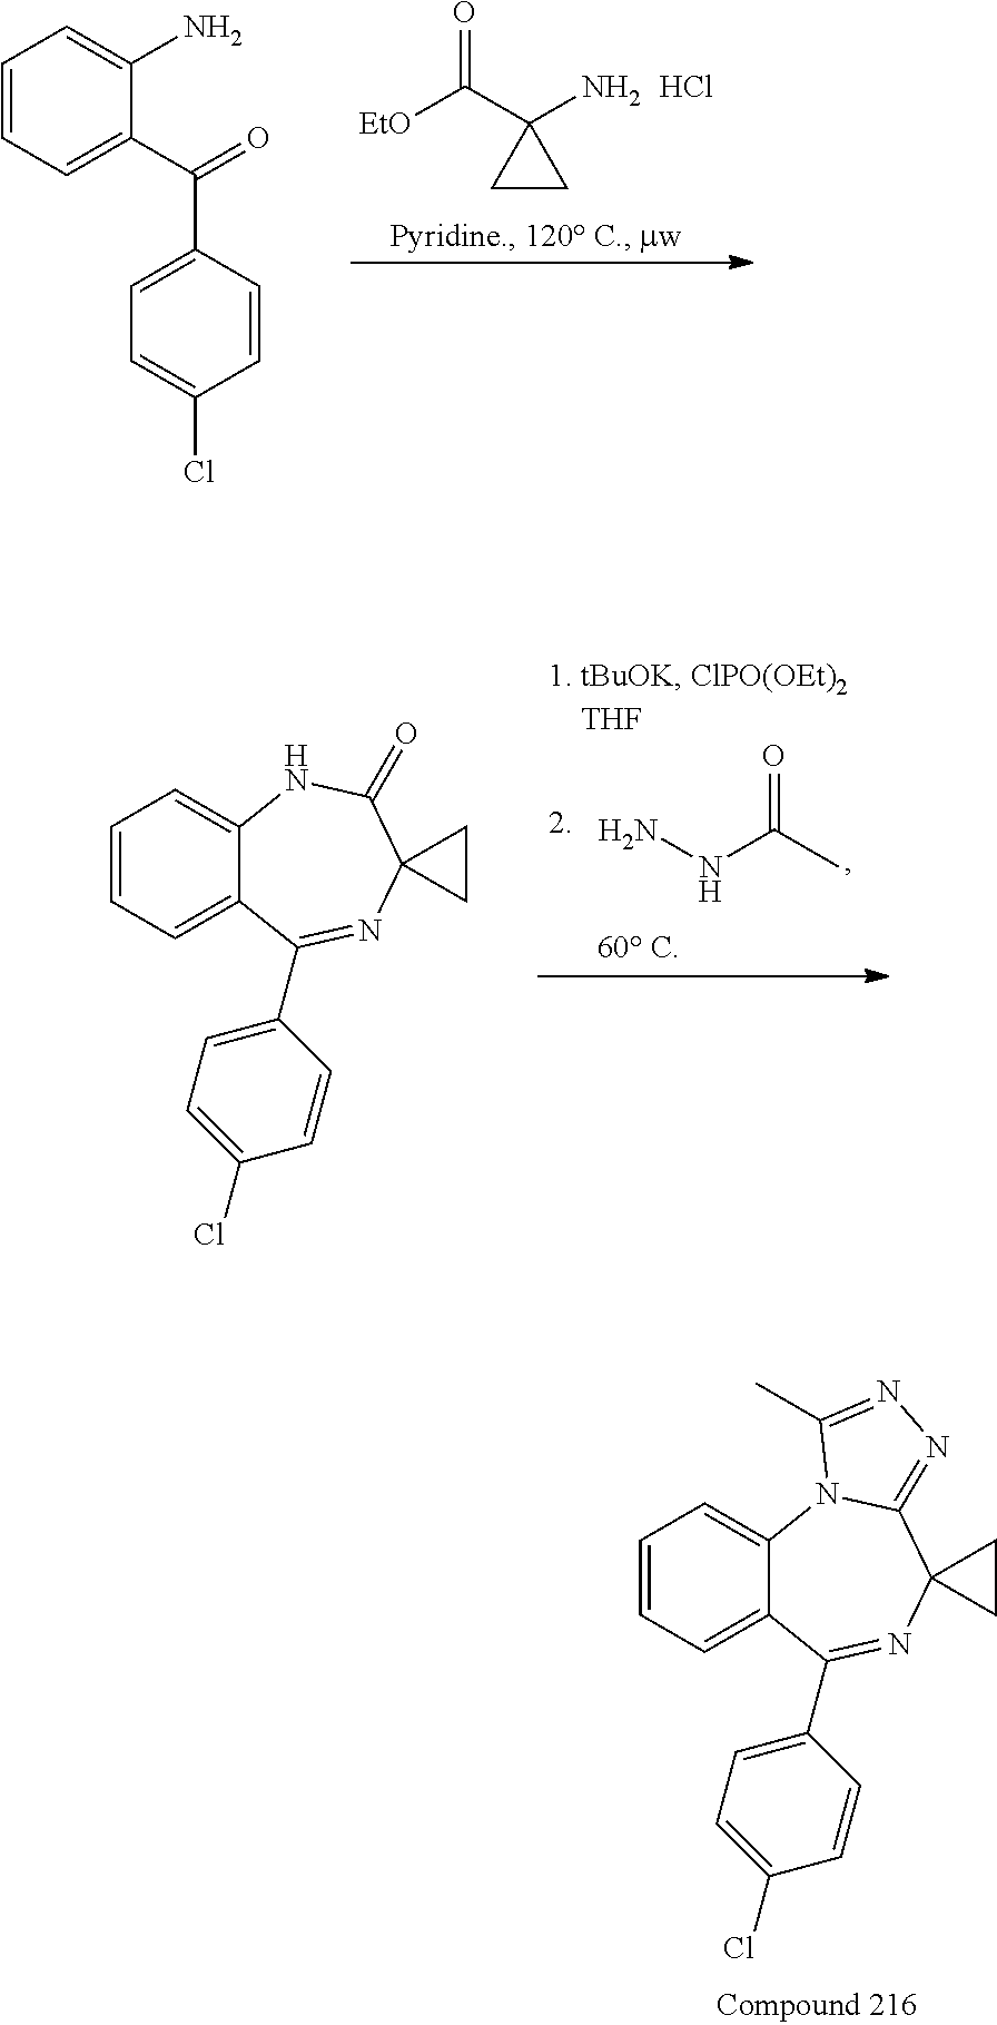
C12=CC=CC=C1C(C1=CC=C(Cl)C=C1)=NC1(C(=O)N2)CC1.NNC(=O)C.[EtO]C(C1(N)CC1)=O.Cl.C1=CC=C(C(=O)C2=CC=C(Cl)C=C2)C(N)=C1.C12=CC=CC=C1C(C1=CC=C(Cl)C=C1)=NC1(C3=NN=C(C)N23)CC1
